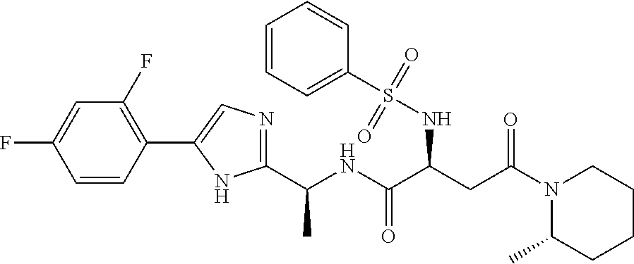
C(NC(C(CC(N1C(C)CCCC1)=O)NS(C1=CC=CC=C1)(=O)=O)=O)(C)C1=NC=C(C2=C(F)C=C(F)C=C2)N1
